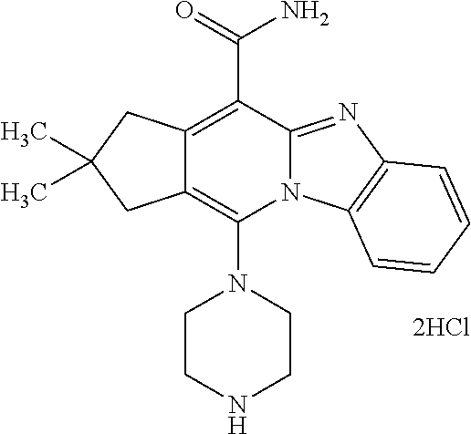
[2HCl].C12=C(C(N)=O)C3=NC4=C(N3C(N3CCNCC3)=C1CC(C)(C)C2)C=CC=C4
